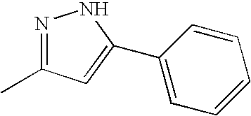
C1(C2=CC(C)=NN2)=CC=CC=C1
